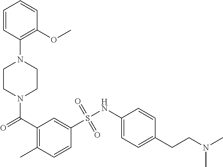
N1(C(=O)C2=C(C)C=CC(S(NC3=CC=C(CCN(C)C)C=C3)(=O)=O)=C2)CCN(C2=C(OC)C=CC=C2)CC1
